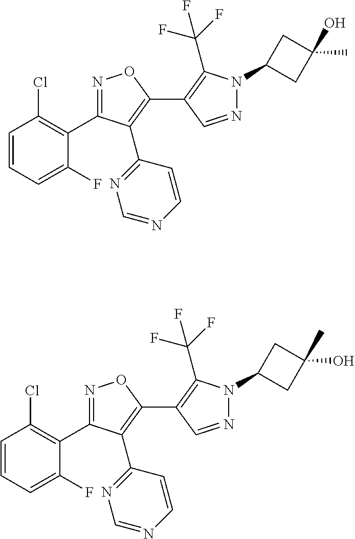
N1=CC(C2=C(C3=NC=NC=C3)C(C3=C(Cl)C=CC=C3F)=NO2)=C(C(F)(F)F)N1C1CC(O)(C)C1.N1=CC(C2=C(C3=NC=NC=C3)C(C3=C(Cl)C=CC=C3F)=NO2)=C(C(F)(F)F)N1C1CC(C)(O)C1
